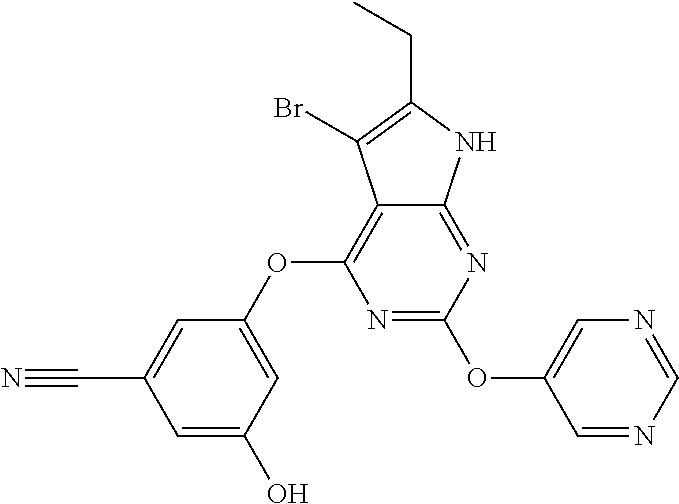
N1=C(OC2=CN=CN=C2)N=C2C(=C1OC1=CC(O)=CC(C#N)=C1)C(Br)=C(CC)N2
